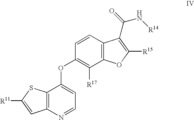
[R11]C1=CC2=C(S1)C(OC1=C([R17])C3=C(C=C1)C(C(=O)N[R14])=C([R15])O3)=CC=N2
